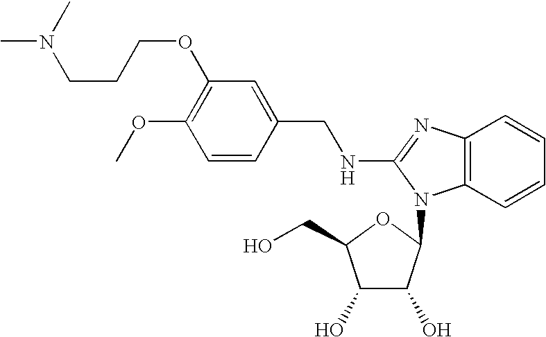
C1(OC)=C(OCCCN(C)C)C=C(CNC2=NC3=C(C=CC=C3)N2C2C(O)C(O)C(CO)O2)C=C1
